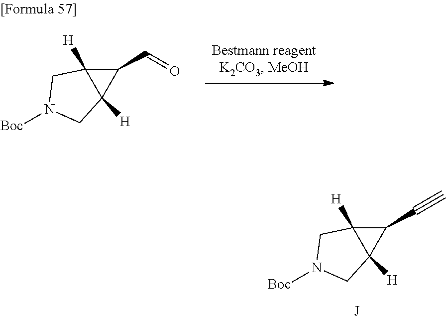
C1(C#C)C2([H])C1([H])CN([Boc])C2.C1(C=O)C2([H])C1([H])CN([Boc])C2
